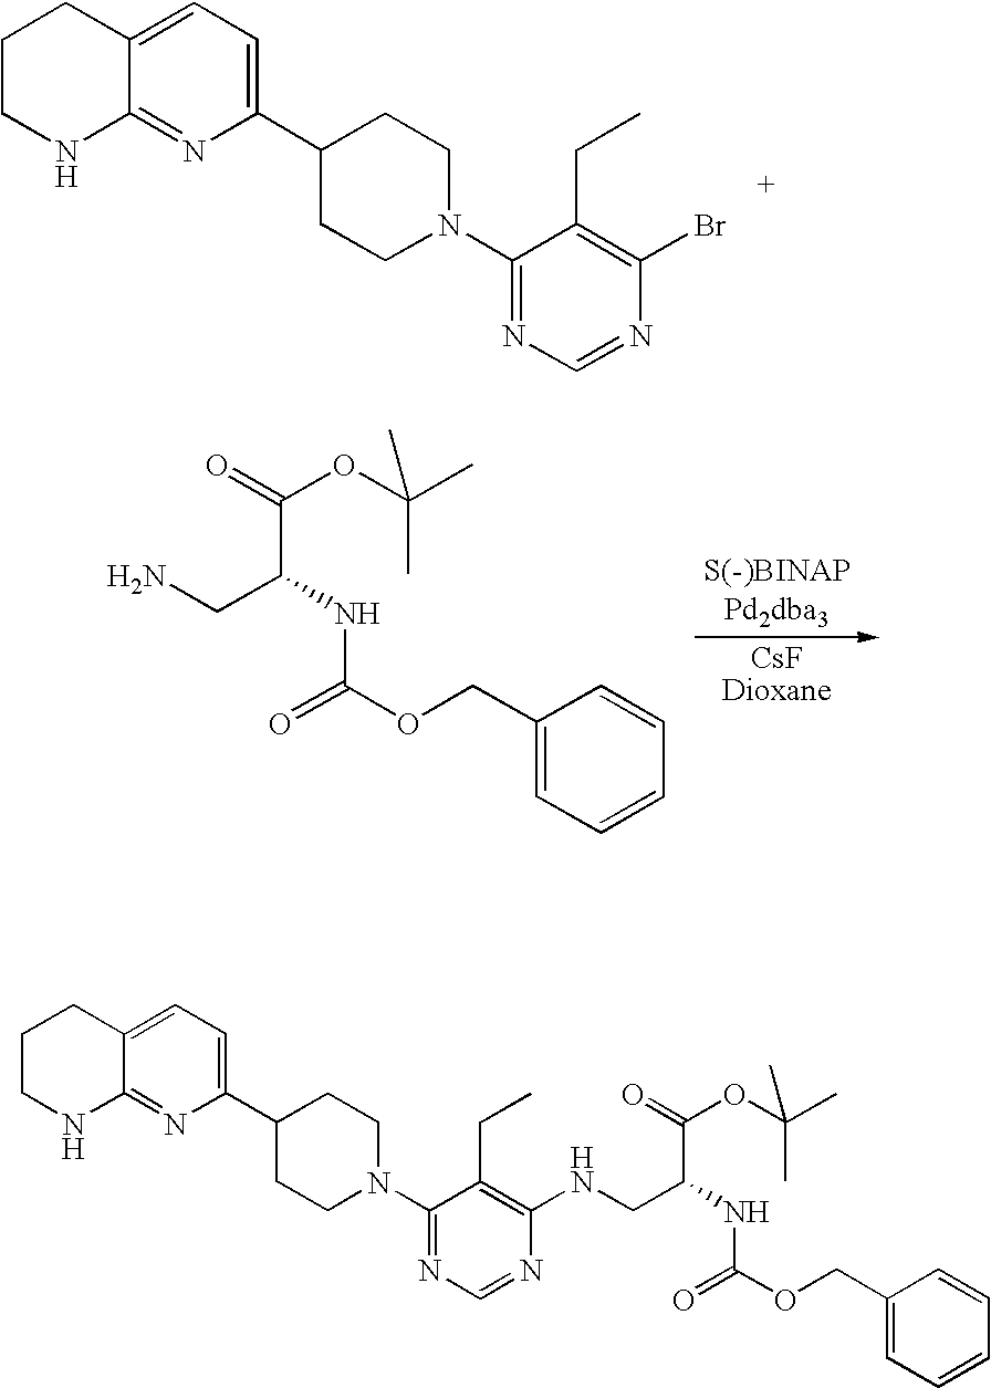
C(C(NC(OCC1=CC=CC=C1)=O)CN)(=O)OC(C)(C)C.C1CNC2=NC(C3CCN(C4=NC=NC(Br)=C4CC)CC3)=CC=C2C1.C1CNC2=NC(C3CCN(C4=NC=NC(NCC(C(=O)OC(C)(C)C)NC(OCC5=CC=CC=C5)=O)=C4CC)CC3)=CC=C2C1
